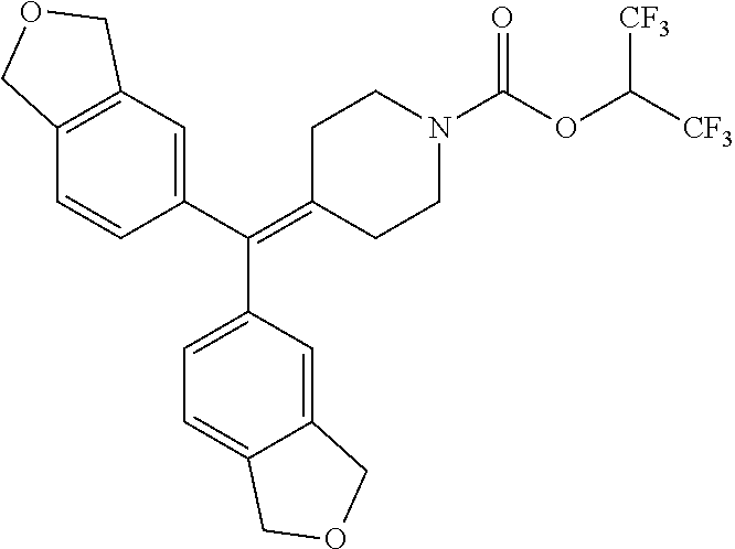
C1(C(=C2CCN(C(OC([CF3])[CF3])=O)CC2)C2=CC=C3C(=C2)COC3)=CC2=C(C=C1)COC2
